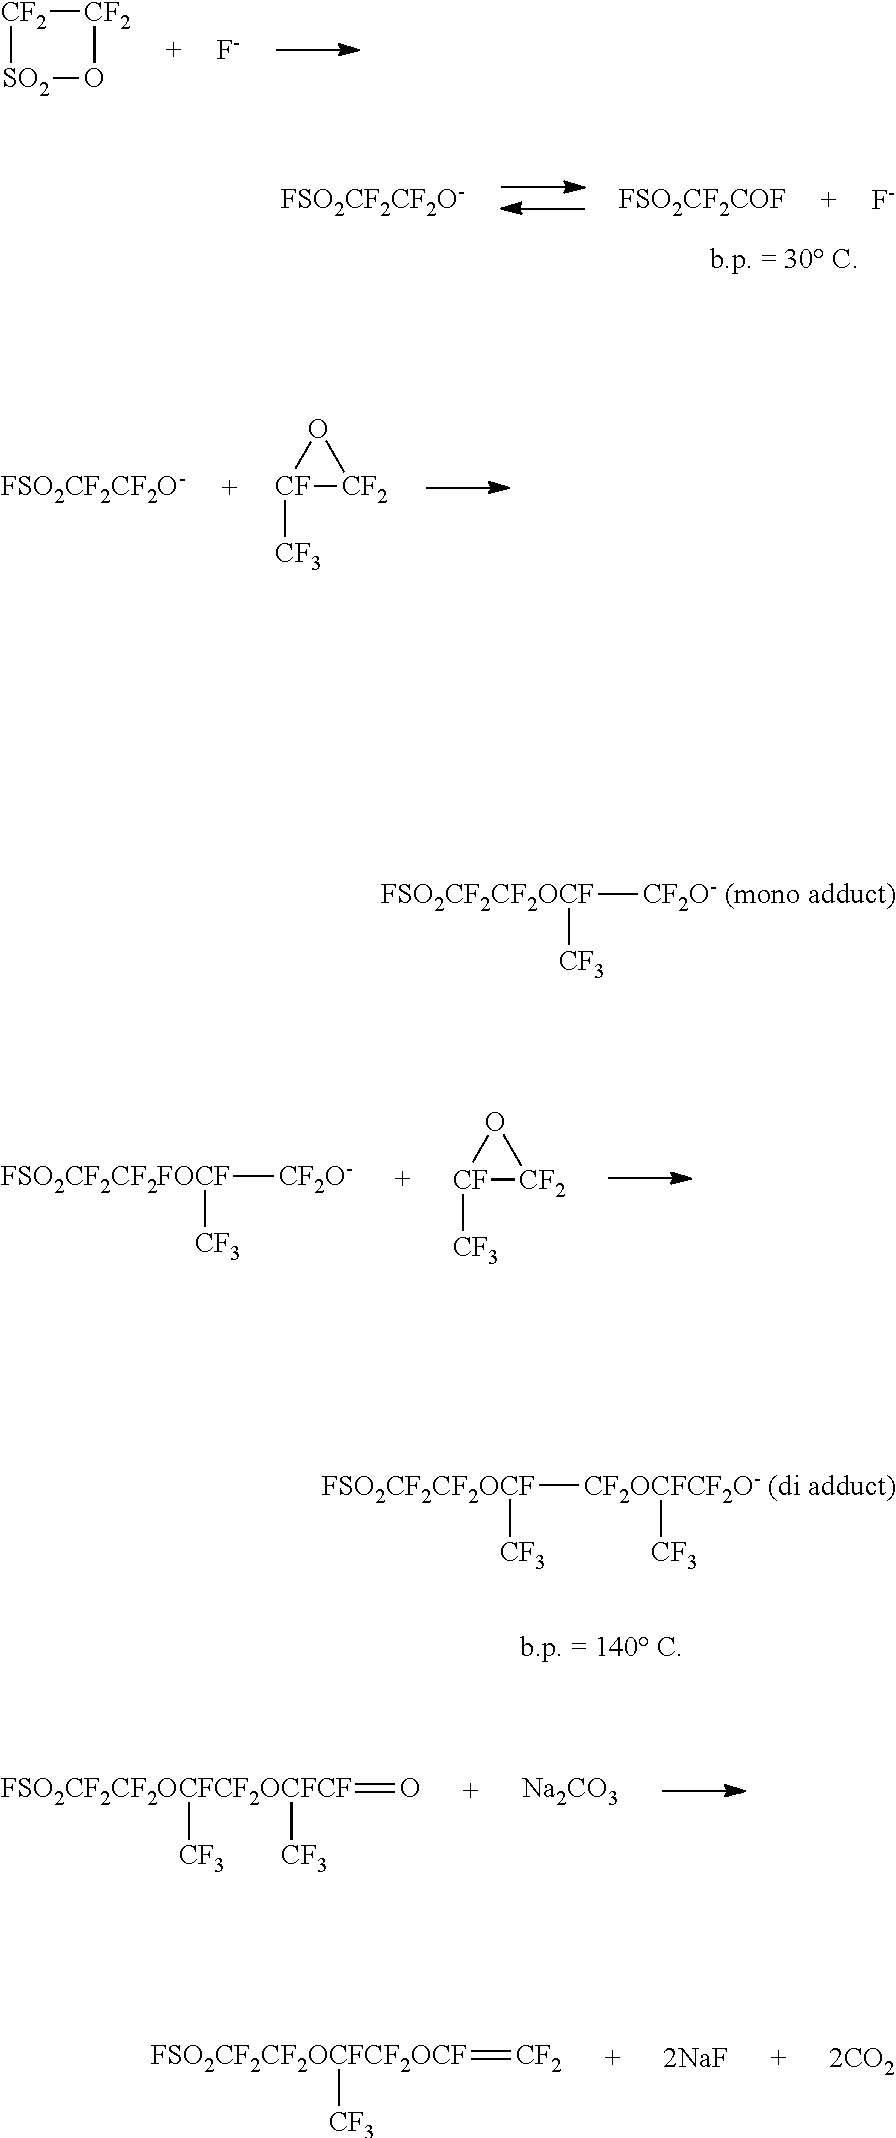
[FSO2CF2CF2O-].[FSO2CF2COF].[F-].[FSO2CF2CF2OCF]([CF2OCFCF2O- (di adduct)][CF3])[CF3].[FSO2CF2CF2OCFCF2OCFCF](=O)([CF3])[CF3].[Na2CO3].[FSO2CF2CF2OCFCF2OCF](=[CF2])[CF3].[CF2]1[SO2]O[CF2]1.[F-].[FSO2CF2CF2O-].O1[CF]([CF3])[CF2]1.[FSO2CF2CF2FOCF]([CF2O-])[CF3].O1[CF]([CF3])[CF2]1.[FSO2CF2CF2OCF]([CF2O- (mono adduct)])[CF3]
